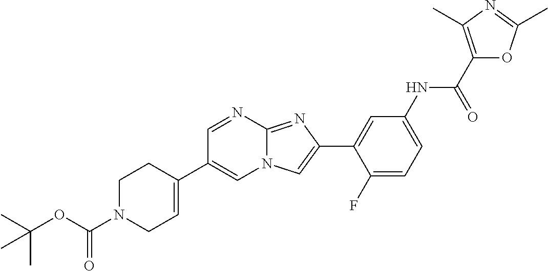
C1=NC2=NC(C3=CC(NC(C4=C(C)N=C(C)O4)=O)=CC=C3F)=CN2C=C1C1=CCN(C(OC(C)(C)C)=O)CC1
